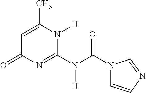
C1(=O)C=C(C)N([H])C(N(C(N2C=CN=C2)=O)[H])=N1
